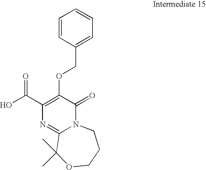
C1(C(O)=O)=C(OCC2=CC=CC=C2)C(=O)N2C(=N1)C(C)(C)OCCC2
